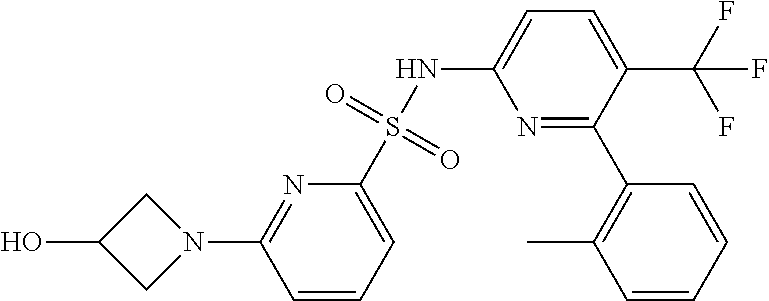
C1=CC=C(S(NC2=CC=C(C(F)(F)F)C(C3=C(C)C=CC=C3)=N2)(=O)=O)N=C1N1CC(O)C1
